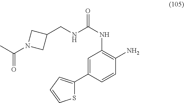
C1=C(C2=CC=CS2)C=CC(N)=C1NC(NCC1CN(C(C)=O)C1)=O
